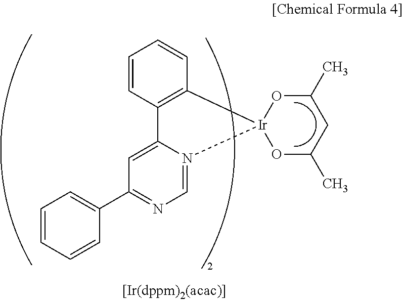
C1(C2=CC=CC=C2)=NC=N2C(=C1)C1=C(C=CC=C1)[Ir]21OC(C)CC(C)O1
